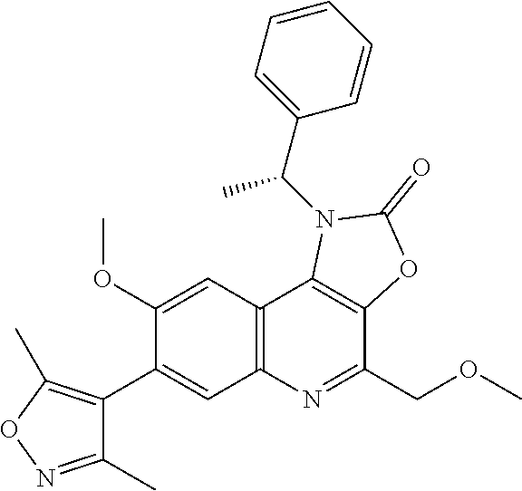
C1(C)=NOC(C)=C1C1=CC2=C(C=C1OC)C1=C(C(COC)=N2)OC(=O)N1C(C1=CC=CC=C1)C
